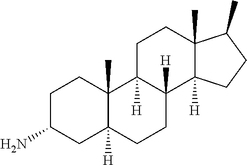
C1C(N)CC2([H])C(C)(C1)C1([H])C([H])(CC2)C2([H])C(C)(CC1)C(C)CC2
